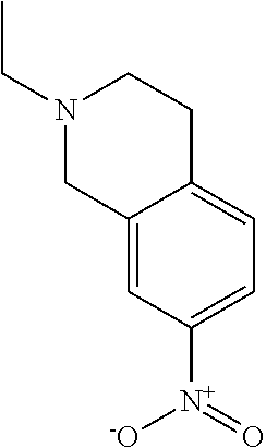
N1(CC)CC2=CC([N+]([-O])=O)=CC=C2CC1
